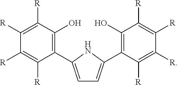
C1([R])=C([R])C(O)=C(C2=CC=C(C3=C(O)C([R])=C([R])C([R])=C3[R])N2)C([R])=C1[R]
